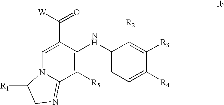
C1(NC2=C([R5])C3=NCC([R1])N3C=C2C([W])=O)=CC=C([R4])C([R3])=C1[R2]
